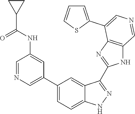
C1(C2=CN=CC(NC(C3CC3)=O)=C2)=CC=C2C(=C1)C(C1=NC3=C(N1)C=NC=C3C1=CC=CS1)=NN2
